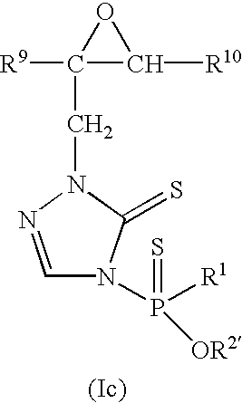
C1=NN(CC2([R9])C([R10])O2)C(=S)N1P([R1])(=S)[OR2]
